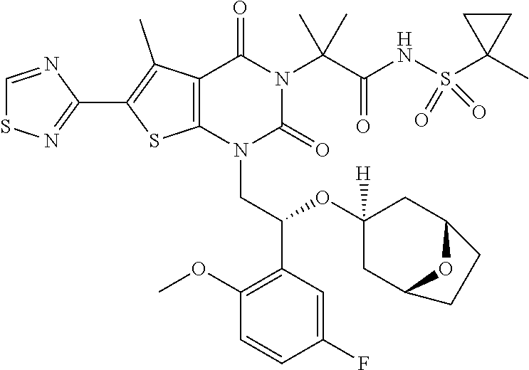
C1(C2=C(C)C3=C(S2)N(CC(C2=C(OC)C=CC(F)=C2)OC2([H])CC4OC(C2)CC4)C(=O)N(C(C(NS(C2(C)CC2)(=O)=O)=O)(C)C)C3=O)=NSC=N1
